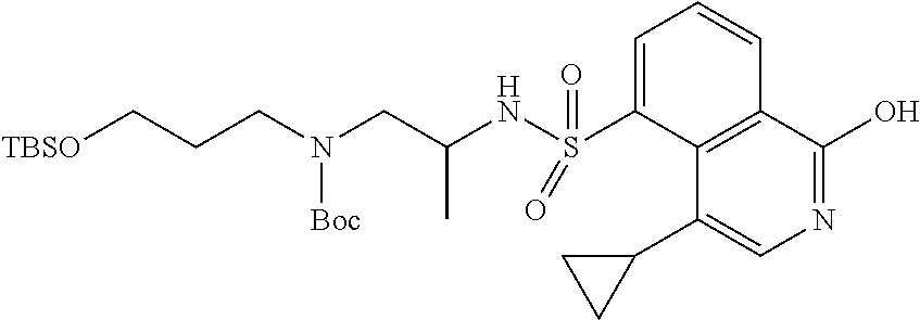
C1=C(S(NC(CN(CCC[TBSO])[Boc])C)(=O)=O)C2=C(C=C1)C(O)=NC=C2C1CC1
